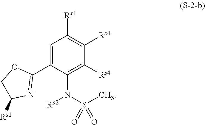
C1=C(C2=NC([Rs1])CO2)C(N(S(C)(=O)=O)[Rs2])=C([Rs4])C([Rs4])=C1[Rs4]
